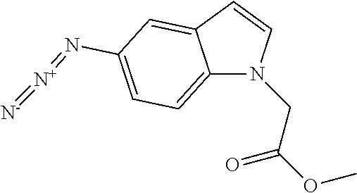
C12=CC=C(N=[N+]=[N-])C=C1C=CN2CC(OC)=O
